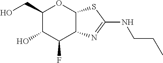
C1(CO)C(O)C(F)C2C(O1)SC(NCCC)=N2
